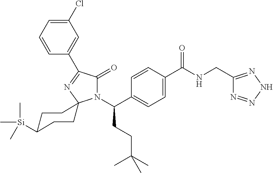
C1(Cl)=CC=CC(C2=NC3(N(C(C4=CC=C(C(NCC5=NNN=N5)=O)C=C4)CCC(C)(C)C)C2=O)CCC([Si](C)(C)C)CC3)=C1
